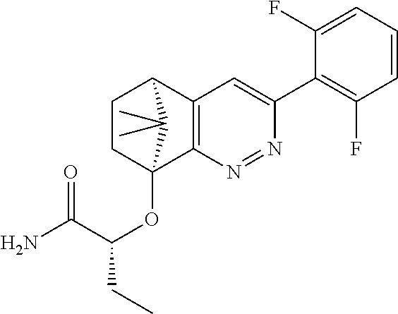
C1CC2(OC(C(N)=O)CC)C3=C(C1C2(C)C)C=C(C1=C(F)C=CC=C1F)N=N3
